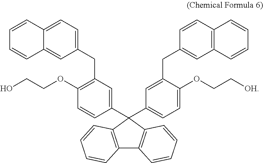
C1(OCCO)=C(CC2=CC=C3C(=C2)C=CC=C3)C=C(C2(C3=CC=C(OCC[OH])C(CC4=CC5=C(C=C4)C=CC=C5)=C3)C3=C(C4=C2C=CC=C4)C=CC=C3)C=C1
